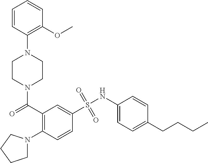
N1(C(C2=C(N3CCCC3)C=CC(S(NC3=CC=C(CCCC)C=C3)(=O)=O)=C2)=O)CCN(C2=C(OC)C=CC=C2)CC1
